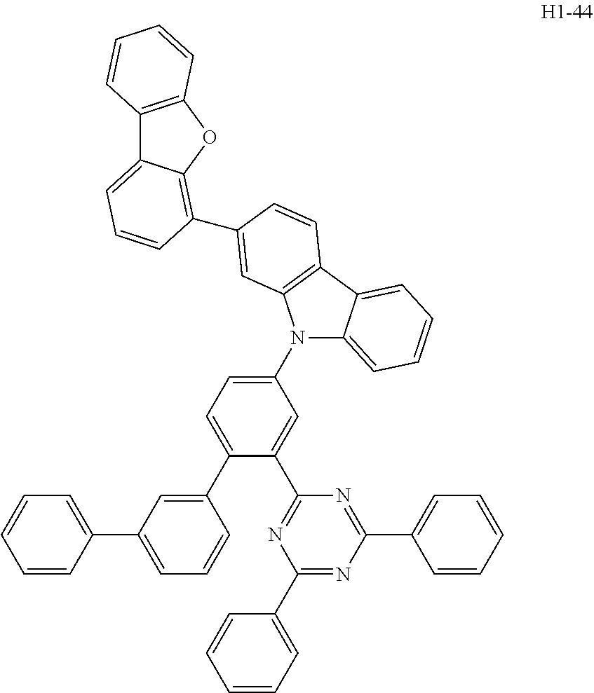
C12=C(OC3=C(C4=CC5=C(C6=CC=CC=C6N5C5=CC=C(C6=CC(C7=CC=CC=C7)=CC=C6)C(C6=NC(C7=CC=CC=C7)=NC(C7=CC=CC=C7)=N6)=C5)C=C4)C=CC=C13)C=CC=C2
